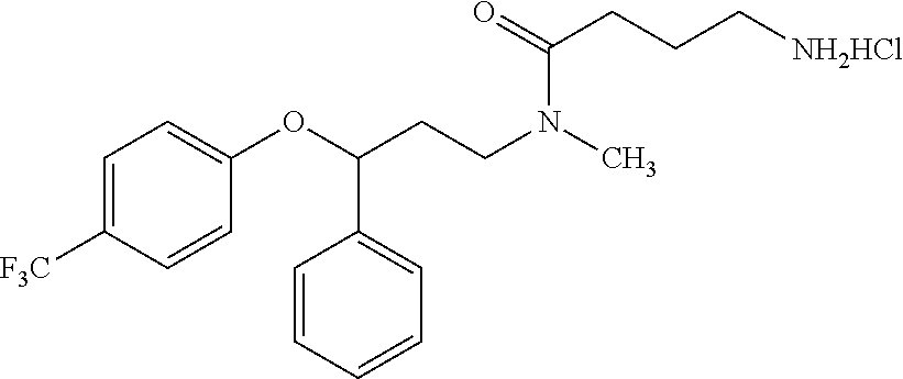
C1=C([F3C])C=CC(OC(CCN(C)C(=O)CCC[NH2HCl])C2=CC=CC=C2)=C1
